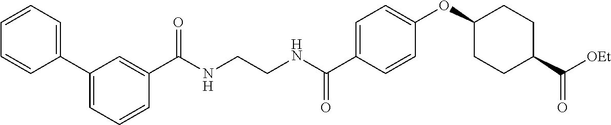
C1=C(C(NCCNC(C2=CC(C3=CC=CC=C3)=CC=C2)=O)=O)C=CC(OC2CCC(C(=O)[OEt])CC2)=C1
